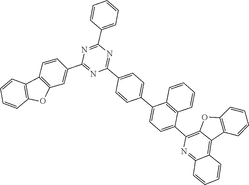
C1=CC2=C(C=C1)C1=C(C=C(C3=NC(C4=CC=C(C5=CC=C(C6=C7C(=C8C(=N6)C=CC=C8)C6=C(C=CC=C6)O7)C6=C5C=CC=C6)C=C4)=NC(C4=CC=CC=C4)=N3)C=C1)O2
